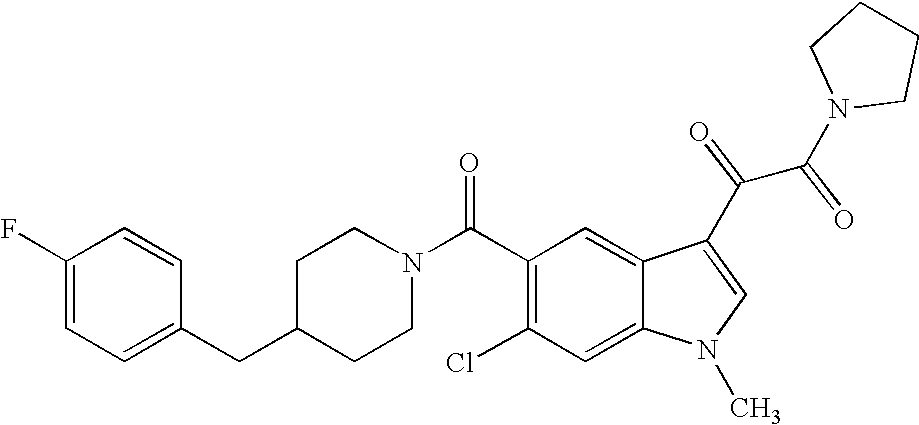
C1(F)=CC=C(CC2CCN(C(C3=C(Cl)C=C4C(=C3)C(C(C(N3CCCC3)=O)=O)=CN4C)=O)CC2)C=C1
